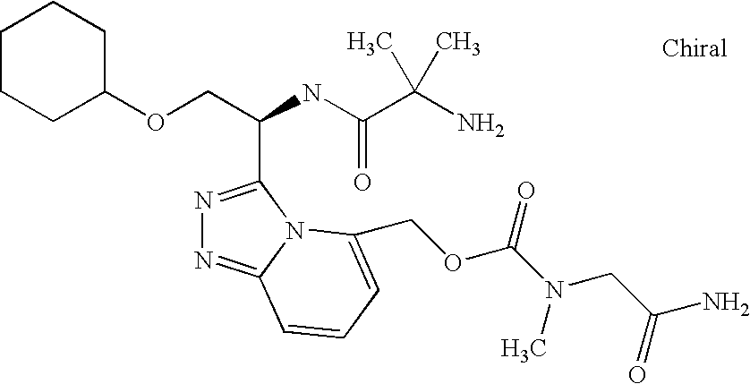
C1(OCC(C2=NN=C3N2C(COC(N(C)CC(=O)N)=O)=CC=C3)NC(=O)C(C)(N)C)CCCCC1
